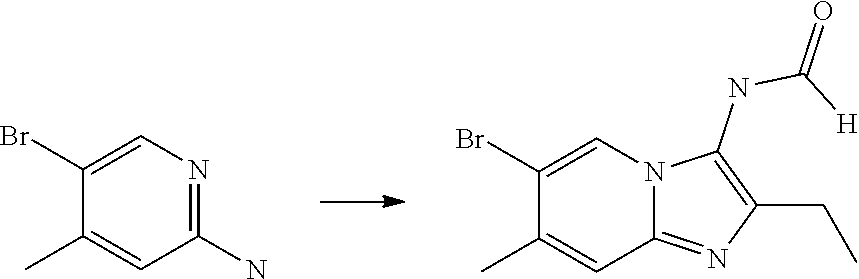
C1(N)=NC=C(Br)C(C)=C1.C1(C)=CC2=NC(CC)=C(NC(=O)[H])N2C=C1Br
